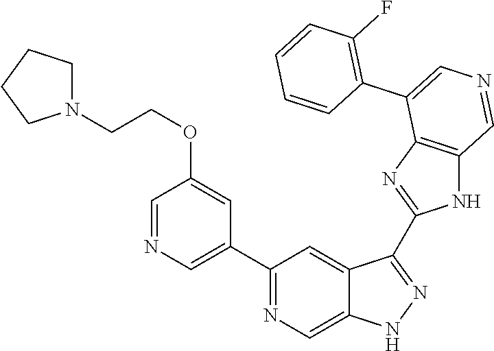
C1(C2=CN=CC(OCCN3CCCC3)=C2)=NC=C2C(=C1)C(C1=NC3=C(N1)C=NC=C3C1=C(F)C=CC=C1)=NN2
